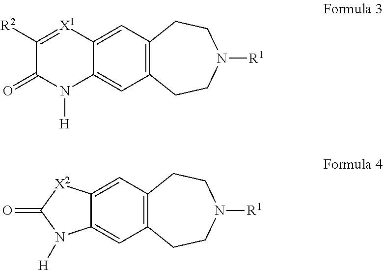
C12=CC3=C(C=C1[X1]=C([R2])C(=O)N2[H])CCN([R1])CC3.C12=CC3=C(C=C1[X2]C(=O)N2[H])CCN([R1])CC3
